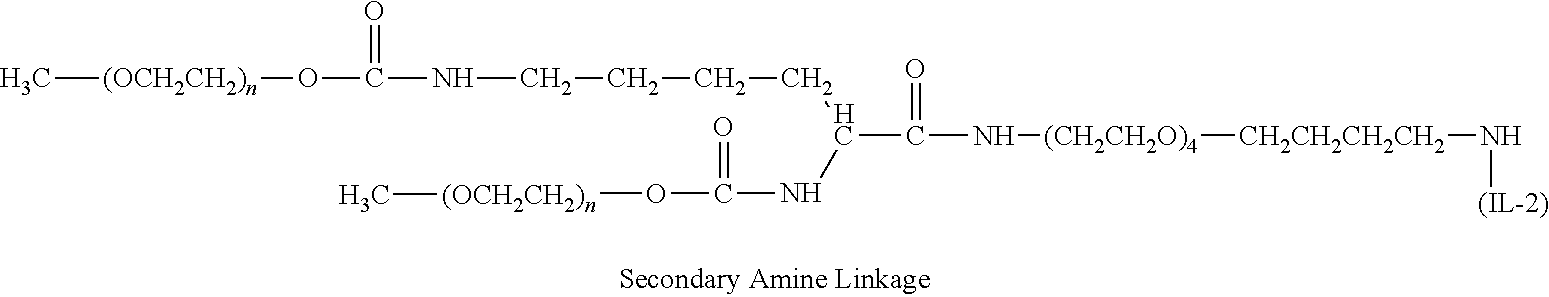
C[(OCH2CH2)n]OC(=O)NCCCCC(NC(=O)O[(OCH2CH2)n]C)C(=O)N[(CH2CH2O)4][CH2CH2CH2CH2]N[(IL-2)]
